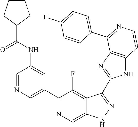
C1=NC=C(C2=NC=C3C(=C2F)C(C2=NC4=C(N2)C=CN=C4C2=CC=C(F)C=C2)=NN3)C=C1NC(C1CCCC1)=O
